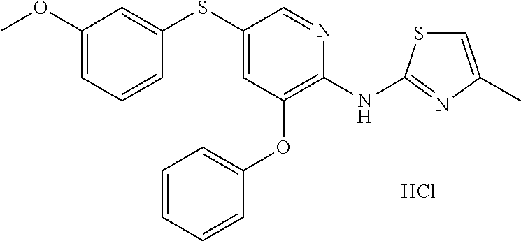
C1=CC=CC(OC2=C(NC3=NC(C)=CS3)N=CC(SC3=CC(OC)=CC=C3)=C2)=C1.Cl
